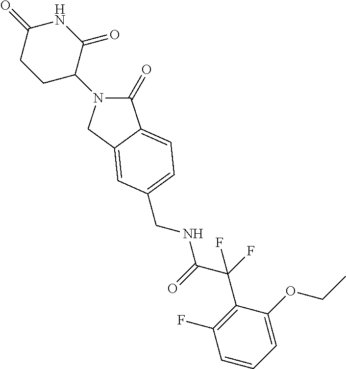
C1(=O)N(C2C(=O)NC(=O)CC2)CC2=CC(CNC(C(F)(C3=C(F)C=CC=C3OCC)F)=O)=CC=C12
